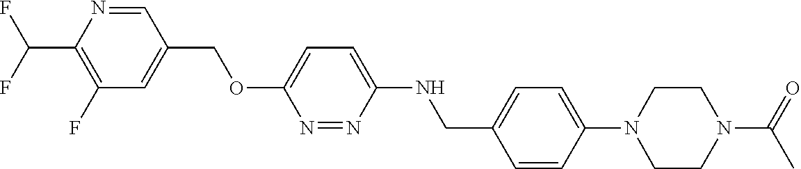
C1=NC(C(F)F)=C(F)C=C1COC1=CC=C(NCC2=CC=C(N3CCN(C(C)=O)CC3)C=C2)N=N1
